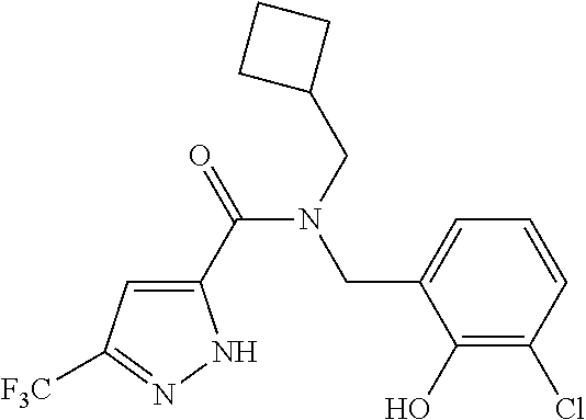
C1(C(=O)N(CC2CCC2)CC2=CC=CC(Cl)=C2O)=CC([F3C])=NN1
